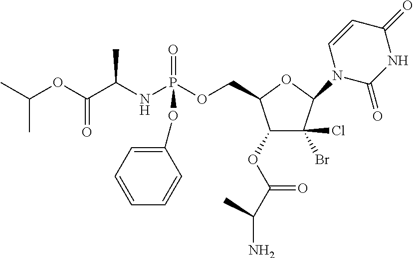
C1(OC(C(N)C)=O)C(Cl)(Br)C(N2C(=O)NC(=O)C=C2)OC1COP(NC(C(OC(C)C)=O)C)(=O)OC1=CC=CC=C1
